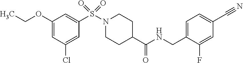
C1(OCC)=CC(Cl)=CC(S(N2CCC(C(NCC3=CC=C(C#N)C=C3F)=O)CC2)(=O)=O)=C1
